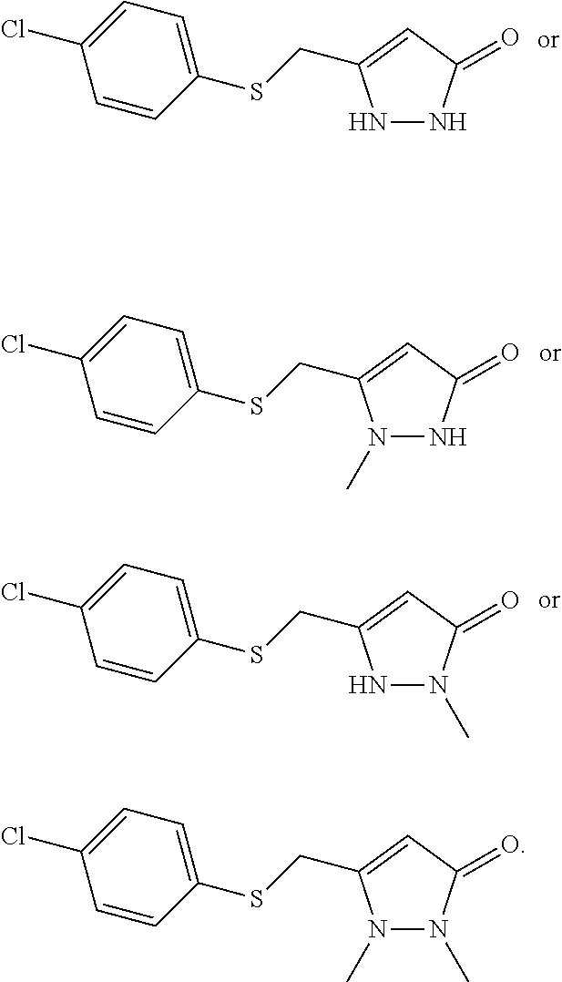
N1NC(=O)C=C1CSC1=CC=C(Cl)C=C1.N1(C)NC(=O)C=C1CSC1=CC=C(Cl)C=C1.N1(C)N(C)C(=O)C=C1CSC1=CC=C(Cl)C=C1.N1N(C)C(=O)C=C1CSC1=CC=C(Cl)C=C1
